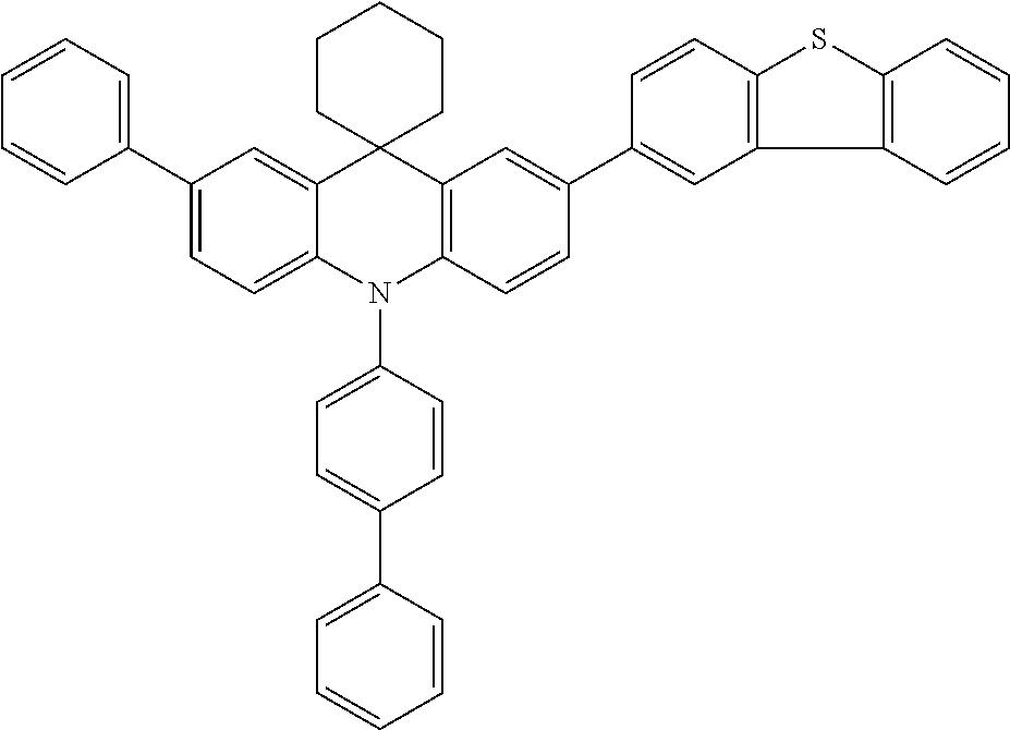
C1(C2=CC=CC=C2)=CC=C2C(=C1)C1(C3=C(N2C2=CC=C(C4=CC=CC=C4)C=C2)C=CC(C2=CC4=C(C=C2)SC2=C4C=CC=C2)=C3)CCCCC1
